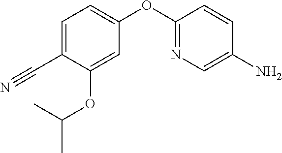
C1=C(OC(C)C)C(C#N)=CC=C1OC1=NC=C(N)C=C1
